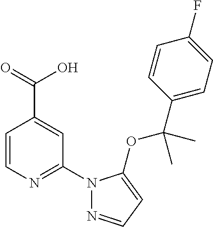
C1=CN=C(N2N=CC=C2OC(C2=CC=C(F)C=C2)(C)C)C=C1C(=O)O
